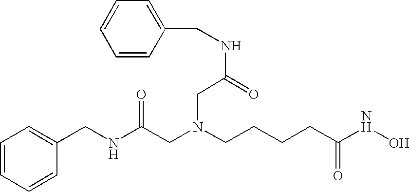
N(C(CN(CCCCC(NO)=O)CC(=O)NCC1=CC=CC=C1)=O)CC1=CC=CC=C1
